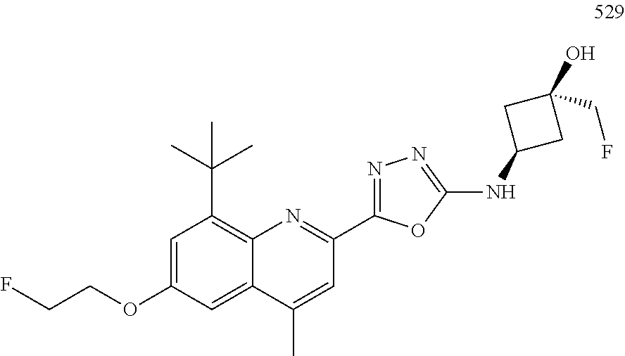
C12=C(C(C)(C)C)C=C(OCCF)C=C1C(C)=CC(C1=NN=C(NC3CC(O)(CF)C3)O1)=N2
